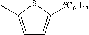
C1=C(C)SC([nC6H13])=C1
